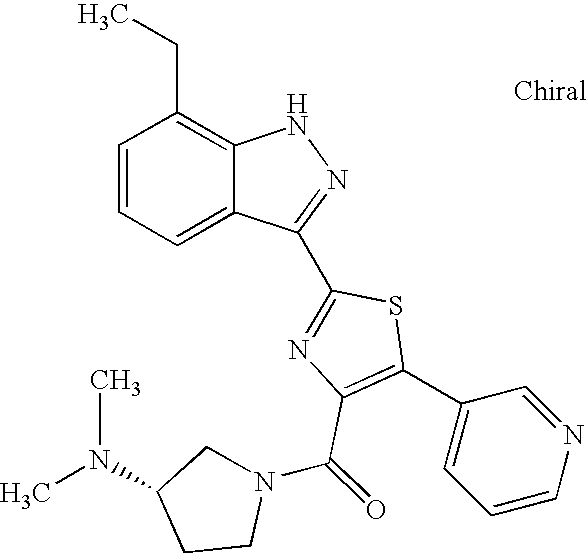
C1=CC=C2C(=C1CC)NN=C2C1=NC(C(N2CC(N(C)C)CC2)=O)=C(C2=CC=CN=C2)S1
